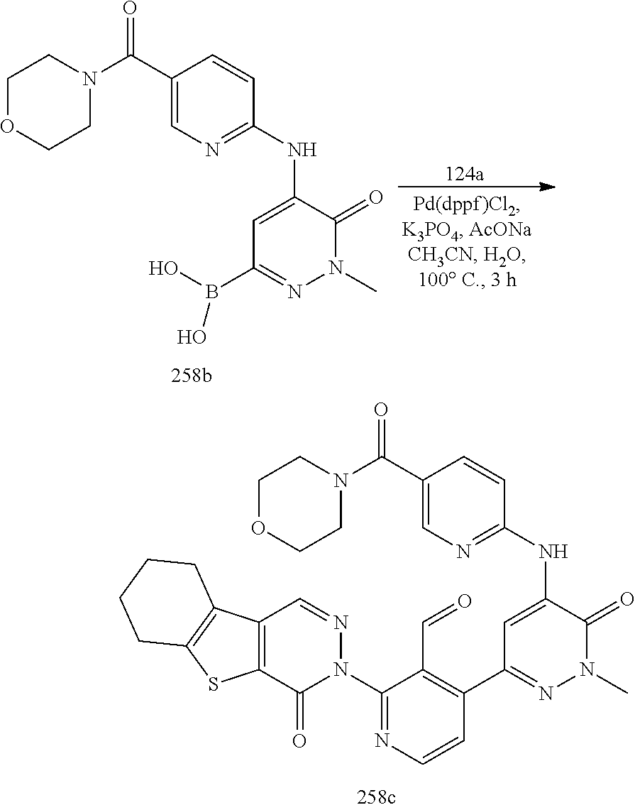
C1OCCN(C(C2=CN=C(NC3=CC(C4=C(C=O)C(N5N=CC6=C(C5=O)SC5=C6CCCC5)=NC=C4)=NN(C)C3=O)C=C2)=O)C1.C1OCCN(C(C2=CN=C(NC3=CC(B(O)O)=NN(C)C3=O)C=C2)=O)C1
